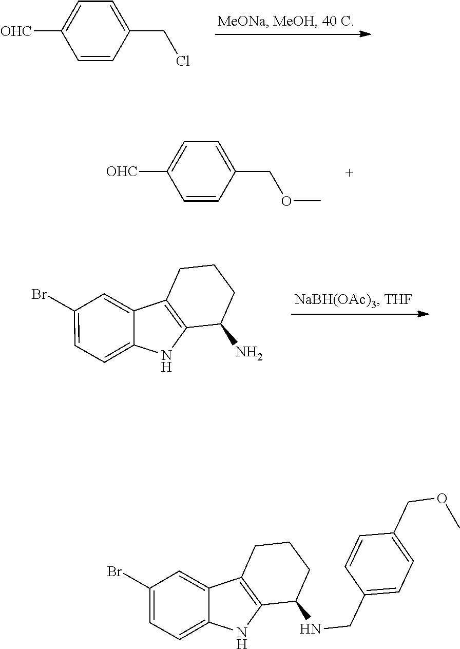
C1=C([OHC])C=CC(CCl)=C1.C1=C([OHC])C=CC(COC)=C1.C1(Br)=CC=C2C(=C1)C1=C(N2)C(N)CCC1.C1(Br)=CC=C2C(=C1)C1=C(N2)C(NCC2=CC=C(COC)C=C2)CCC1
